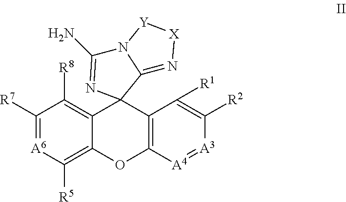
C1([R7])=[A6]C([R5])=C2C(=C1[R8])C1(C3=C(O2)[A4]=[A3]C([R2])=C3[R1])C2=N[X][Y]N2C(N)=N1
